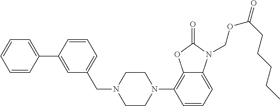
C12=CC=CC(N3CCN(CC4=CC=CC(C5=CC=CC=C5)=C4)CC3)=C1OC(=O)N2COC(=O)CCCCC
